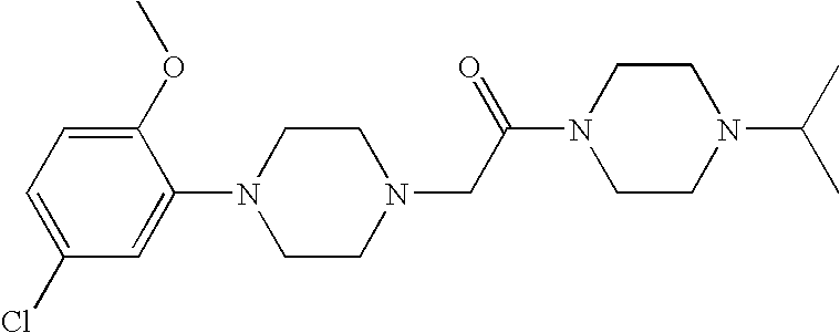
C1(OC)=CC=C(Cl)C=C1N1CCN(CC(N2CCN(C(C)C)CC2)=O)CC1
